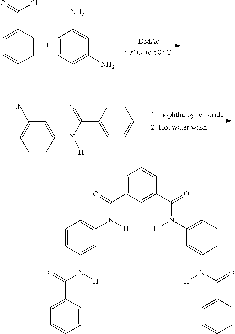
[DMAc].C1=CC(C(=O)Cl)=CC=C1.C1=CC=C(N)C=C1N.C1=CC(N(C(=O)C2=CC=CC=C2)[H])=CC(N)=C1.C1=C(C(N([H])C2=CC=CC(N([H])C(=O)C3=CC=CC=C3)=C2)=O)C=C(C(N(C2=CC=CC(N([H])C(C3=CC=CC=C3)=O)=C2)[H])=O)C=C1
